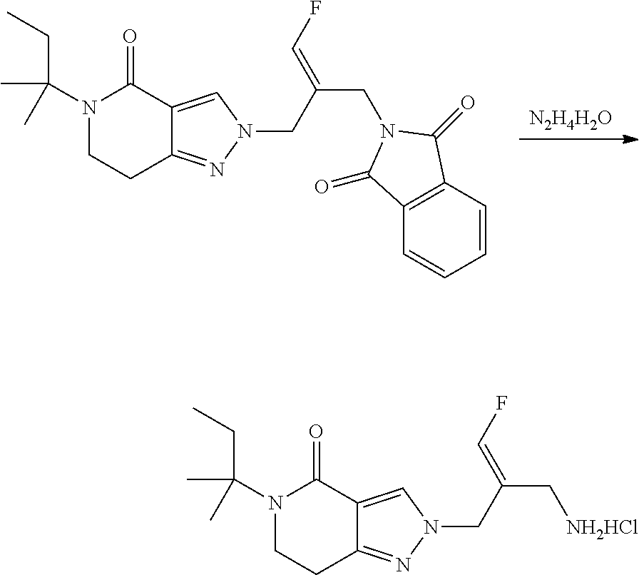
[N2H4H2O].C12=CN(CC(=CF)CN3C(=O)C4=C(C3=O)C=CC=C4)N=C1CCN(C(CC)(C)C)C2=O.C12=CN(CC(=CF)C[NH2HCl])N=C1CCN(C(CC)(C)C)C2=O
